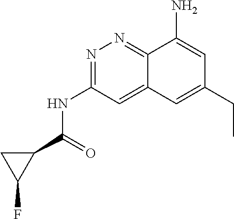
C1(C(=O)NC2=NN=C3C(=C2)C=C(CC)C=C3N)CC1F
